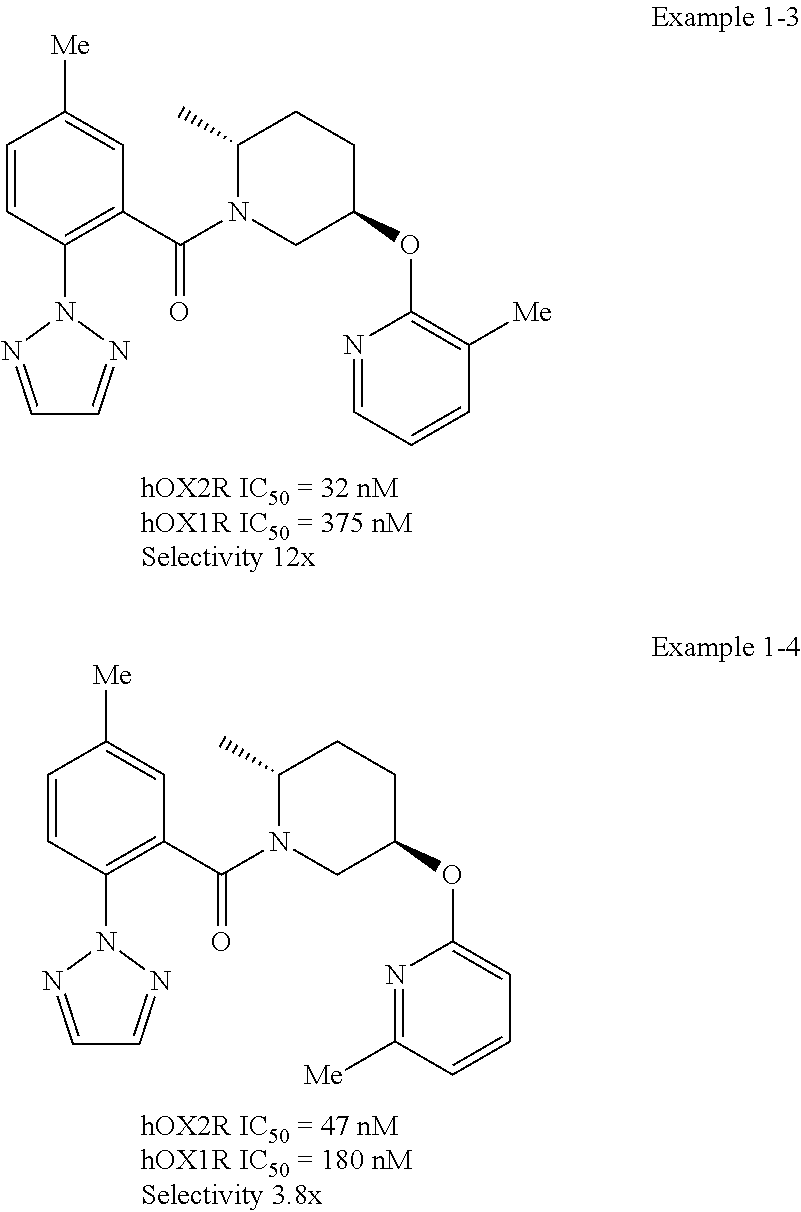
C1=CC(N2N=CC=N2)=C(C(N2CC(OC3=C([Me])C=CC=N3)CCC2C)=O)C=C1[Me].C1=CC(N2N=CC=N2)=C(C(N2CC(OC3=CC=CC([Me])=N3)CCC2C)=O)C=C1[Me]
